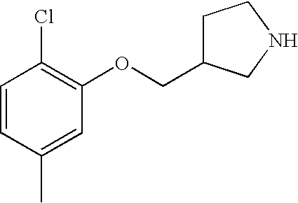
C1=CC(C)=CC(OCC2CCNC2)=C1Cl
